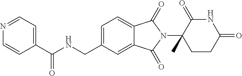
C1(C(NCC2=CC=C3C(=C2)C(=O)N(C2(C)CCC(=O)NC2=O)C3=O)=O)=CC=NC=C1
